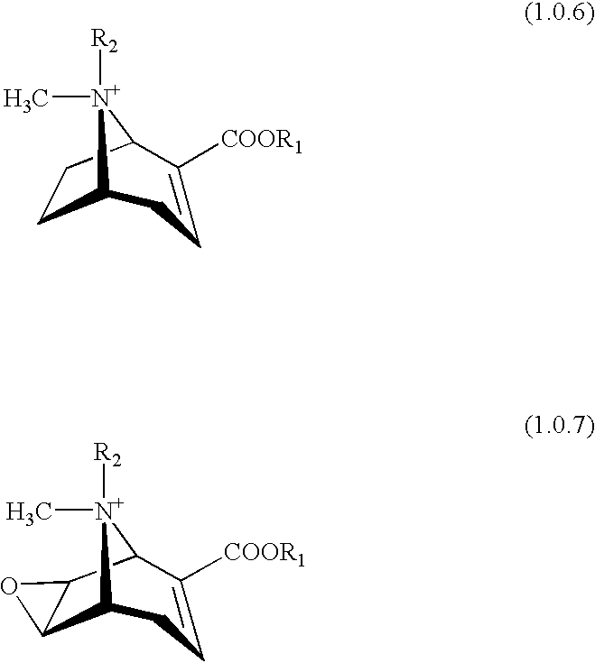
C12C3C([COOR1])=CCC(C1O2)[N+]3([R2])C.C1C2C([COOR1])=CCC(C1)[N+]2([R2])C
